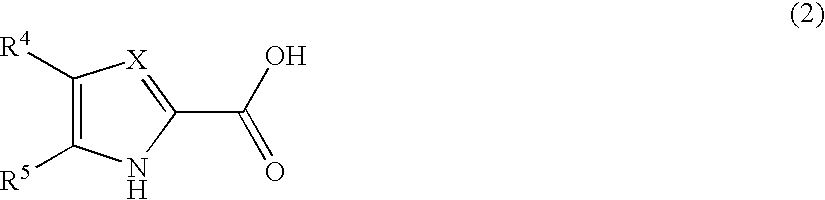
C1([R4])=C([R5])NC(C(O)=O)=[X]1
